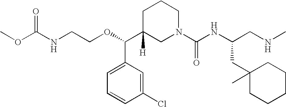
O=C(NCCOC(C1([H])CN(C(NC(CNC)CC2(C)CCCCC2)=O)CCC1)C1=CC=CC(Cl)=C1)OC
